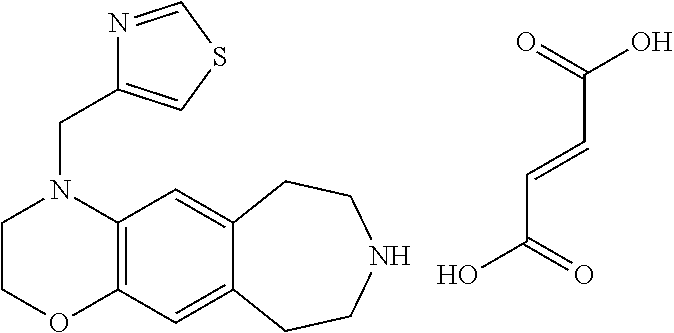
C(C(=O)O)=CC(O)=O.C12=C(C=C3C(=C1)CCNCC3)OCCN2CC1=CSC=N1
